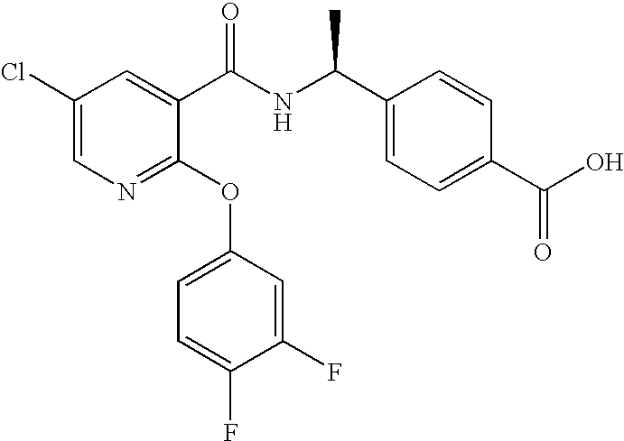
C1(Cl)=CN=C(OC2=CC=C(F)C(F)=C2)C(C(NC(C2=CC=C(C(O)=O)C=C2)C)=O)=C1
